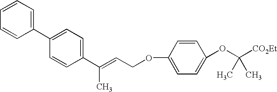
C1=CC=C(C2=CC=C(C(=CCOC3=CC=C(OC([CO2Et])(C)C)C=C3)C)C=C2)C=C1
